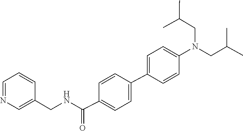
C(C(C)C)N(C1=CC=C(C2=CC=C(C(NCC3=CN=CC=C3)=O)C=C2)C=C1)CC(C)C
